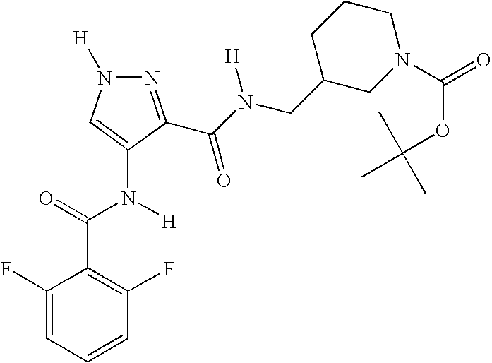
N1([H])N=C(C(N(CC2CN(C(=O)OC(C)(C)C)CCC2)[H])=O)C(N(C(=O)C2=C(F)C=CC=C2F)[H])=C1
